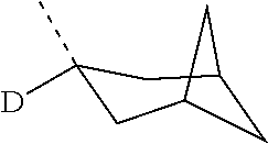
C1C2CC([D])(C)CC1C2
